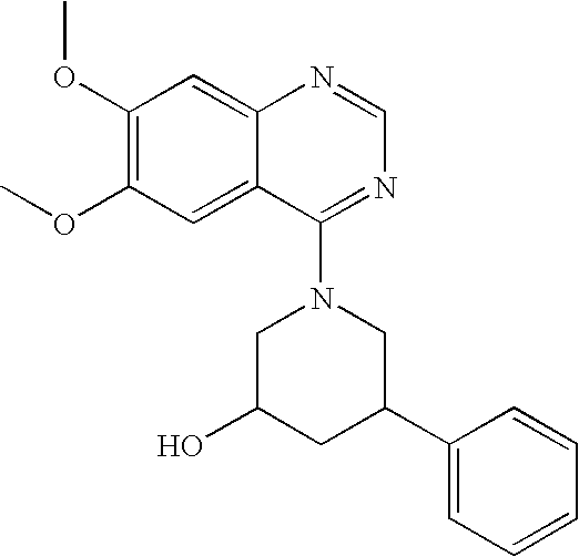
C1(OC)=C(OC)C=C2C(=C1)N=CN=C2N1CC(O)CC(C2=CC=CC=C2)C1
